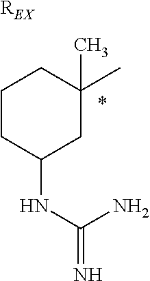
[REX].C1CC(NC(N)=N)CC(C)(C)C1.*
